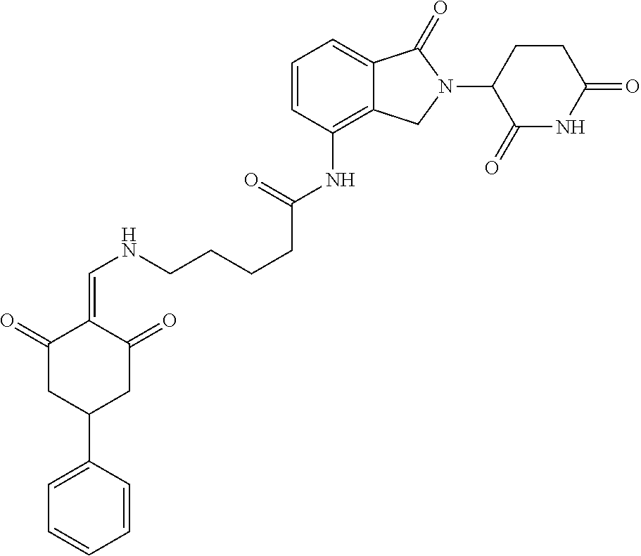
C1=CC(NC(CCCCNC=C2C(=O)CC(C3=CC=CC=C3)CC2=O)=O)=C2C(=C1)C(=O)N(C1CCC(=O)NC1=O)C2
